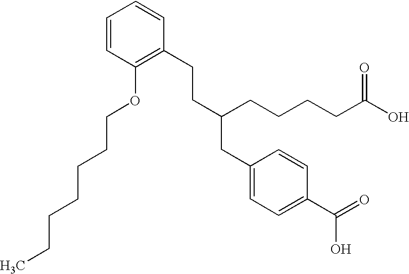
C1=CC(CCC(CC2=CC=C(C(O)=O)C=C2)CCCCC(O)=O)=C(OCCCCCCC)C=C1
